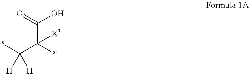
C(C(*)(C(*)([H])[H])[X3])(O)=O
